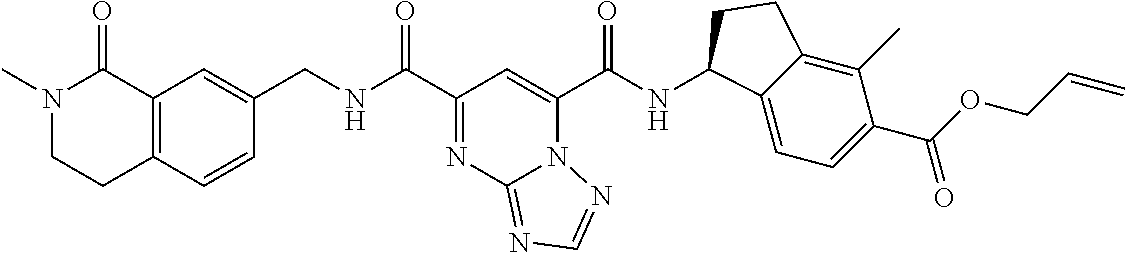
N12C(C(NC3C4=CC=C(C(OCC=C)=O)C(C)=C4CC3)=O)=CC(C(NCC3=CC4=C(C=C3)CCN(C)C4=O)=O)=NC1=NC=N2
